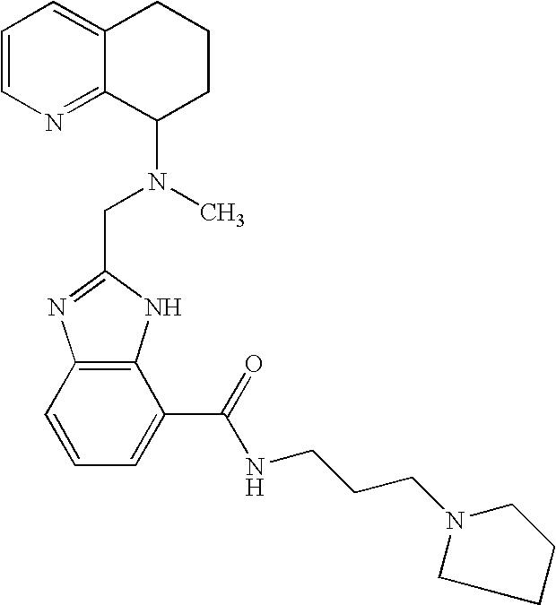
C1=CN=C2C(=C1)CCCC2N(C)CC1=NC2=C(N1)C(C(=O)NCCCN1CCCC1)=CC=C2
